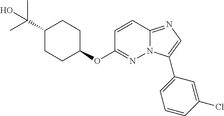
C1(C(C)(C)O)CCC(OC2=NN3C(=NC=C3C3=CC=CC(Cl)=C3)C=C2)CC1
